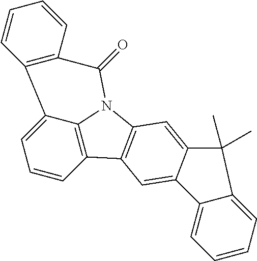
C1=CC2=C3C(=C1)C1=C(C(=O)N3C3=C2C=C2C(=C3)C(C)(C)C3=CC=CC=C23)C=CC=C1
